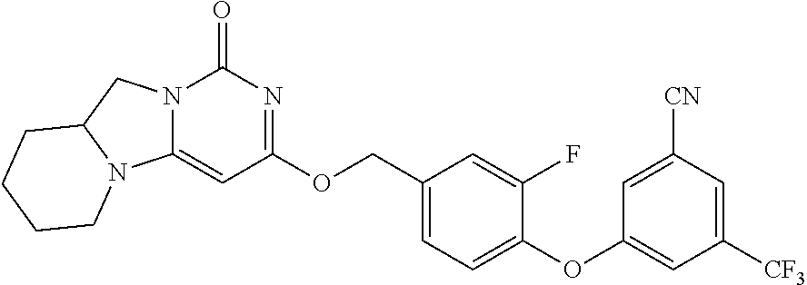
N12C(=CC(OCC3=CC=C(OC4=CC([CF3])=CC([CN])=C4)C(F)=C3)=NC1=O)N1C(C2)CCCC1
